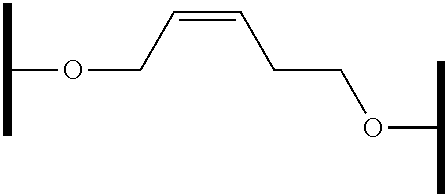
C(OCC=CCCOC(C)C)(C)C
